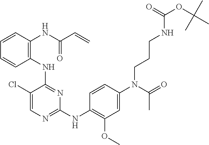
C1(NC2=C(NC(C=C)=O)C=CC=C2)=NC(NC2=C(OC)C=C(N(C(=O)C)CCCNC(OC(C)(C)C)=O)C=C2)=NC=C1Cl
